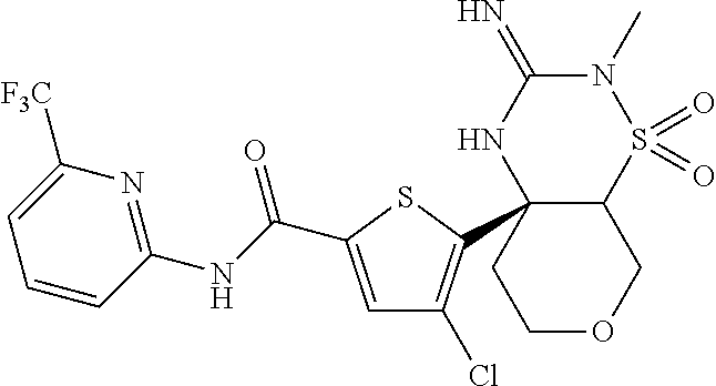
N1(C)C(=N)NC2(C3=C(Cl)C=C(C(=O)NC4=NC([F3C])=CC=C4)S3)C(S1(=O)=O)COCC2
